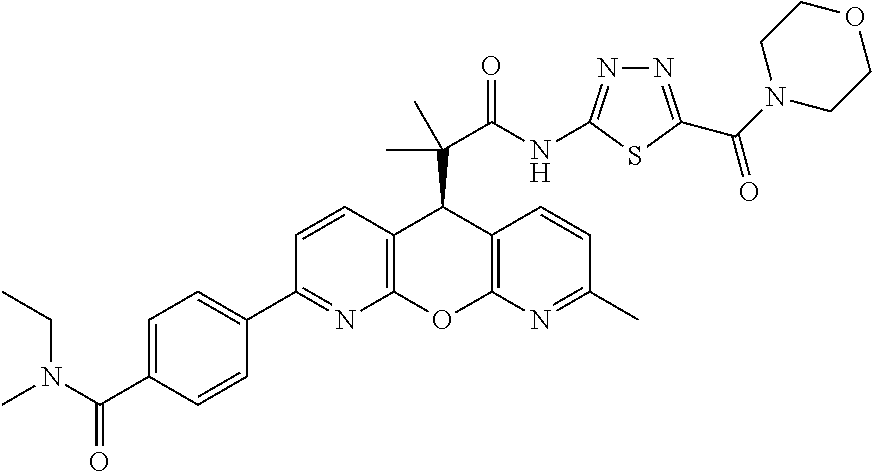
C1=CC(C2=CC=C(C(N(C)CC)=O)C=C2)=NC2=C1C(C(C(NC1=NN=C(C(N3CCOCC3)=O)S1)=O)(C)C)C1=C(O2)N=C(C)C=C1
